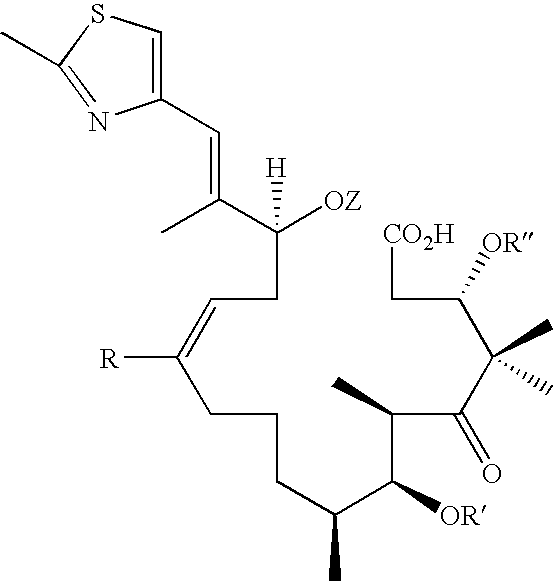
C(CC=C(CCCC(C(C(C(C(C(C[CO2H])[OR])(C)C)=O)C)[OR])C)[R])([OZ])(C(C)=CC1=CSC(C)=N1)[H]
